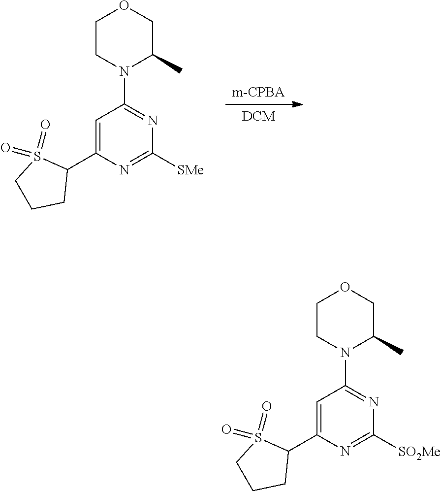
[DCM].[m-CPBA].C1(C2S(=O)(=O)CCC2)=CC(N2C(C)COCC2)=NC([SMe])=N1.C1(C2S(=O)(=O)CCC2)=CC(N2C(C)COCC2)=NC([SO2Me])=N1
